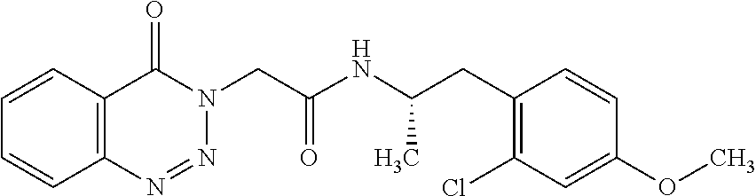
C1=CC2=C(C=C1)N=NN(CC(=O)NC(CC1=C(Cl)C=C(OC)C=C1)C)C2=O
